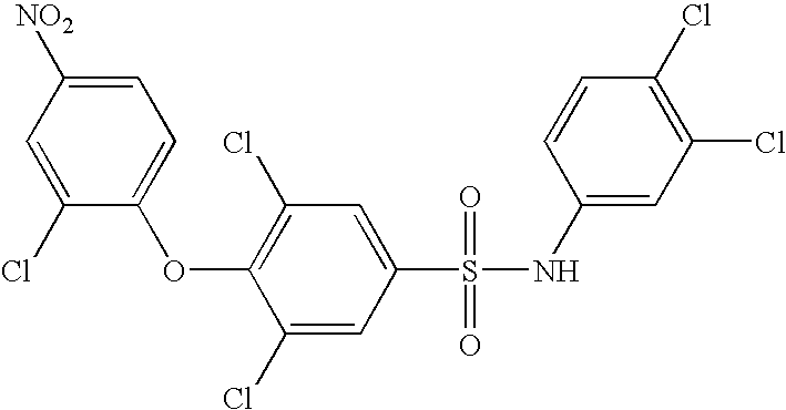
[NO2]C1=CC=C(OC2=C(Cl)C=C(S(=O)(=O)NC3=CC(Cl)=C(Cl)C=C3)C=C2Cl)C(Cl)=C1
